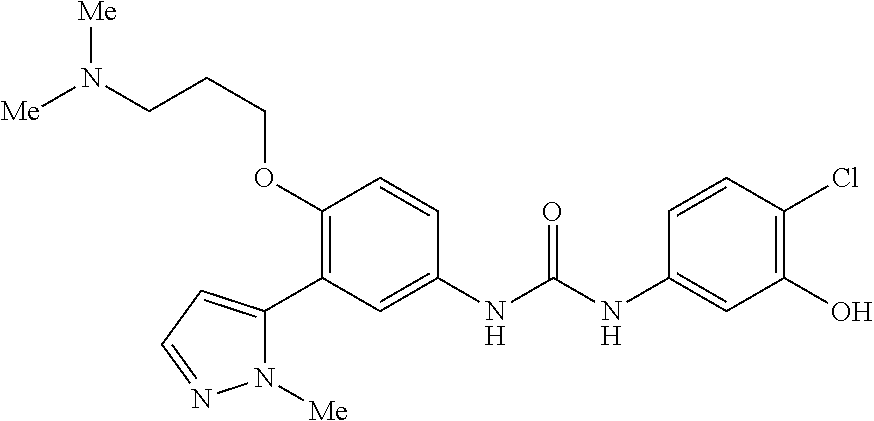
C1(OCCCN([Me])[Me])=C(C2=CC=NN2[Me])C=C(NC(NC2=CC(O)=C(Cl)C=C2)=O)C=C1
